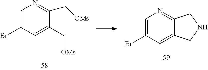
C1=C(Br)C=C2C(=N1)CNC2.C1=C(Br)C=C(C[OMs])C(C[OMs])=N1
